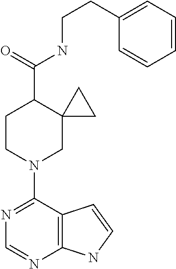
N1=C(N2CC3(C(C(=O)NCCC4=CC=CC=C4)CC2)CC3)C2=C(N=C1)NC=C2
